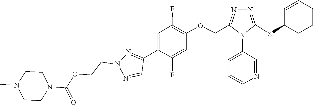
O(CCN1N=C(C2=CC(F)=C(OCC3=NN=C(SC4CCCC=C4)N3C3=CC=CN=C3)C=C2F)C=N1)C(N1CCN(C)CC1)=O
